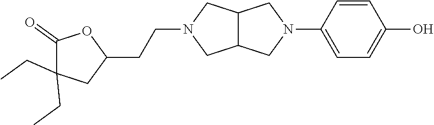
C12C(CN(C3=CC=C(O)C=C3)C1)CN(CCC1OC(=O)C(CC)(CC)C1)C2
